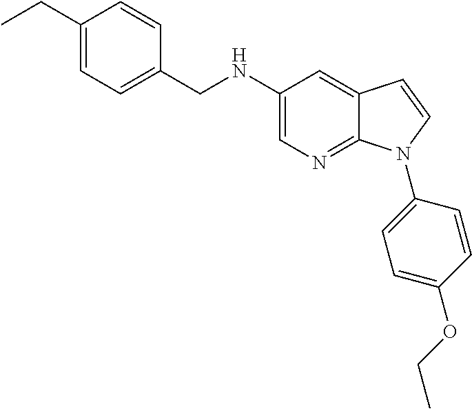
C1(CC)=CC=C(CNC2=CN=C3C(=C2)C=CN3C2=CC=C(OCC)C=C2)C=C1
